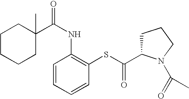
C1CCCC(C)(C(NC2=C(SC(=O)C3CCCN3C(=O)C)C=CC=C2)=O)C1
